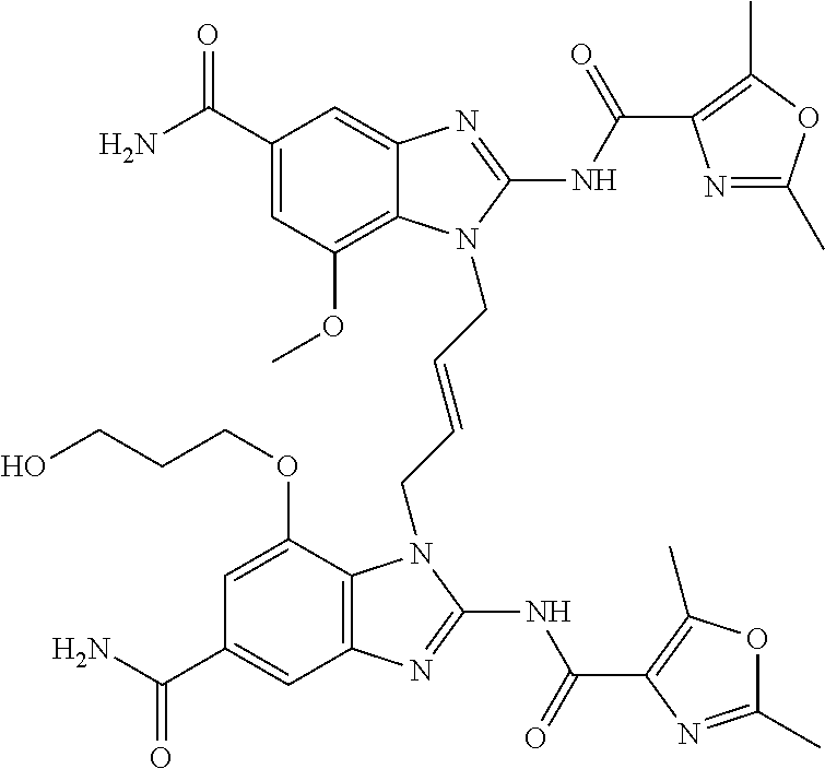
C1(C(N)=O)=CC(OC)=C2C(=C1)N=C(NC(=O)C1=C(C)OC(C)=N1)N2CC=CCN1C2=C(C=C(C(N)=O)C=C2OCCCO)N=C1NC(=O)C1=C(C)OC(C)=N1
